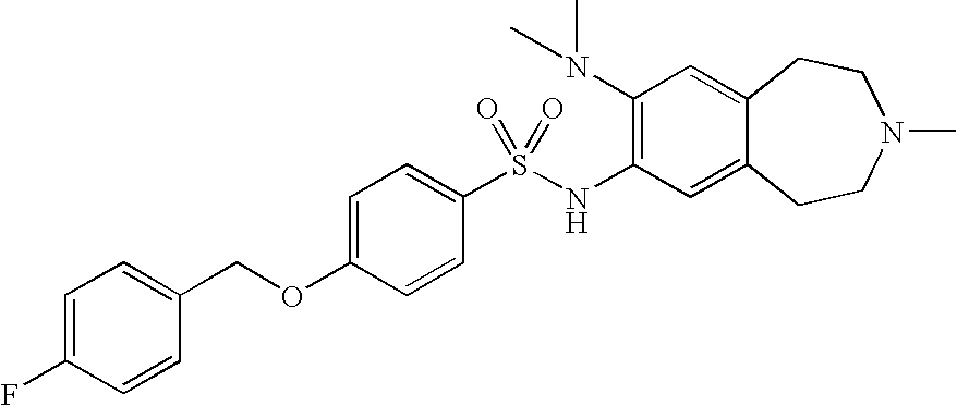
C1(N(C)C)=C(NS(C2=CC=C(OCC3=CC=C(F)C=C3)C=C2)(=O)=O)C=C2C(=C1)CCN(C)CC2
